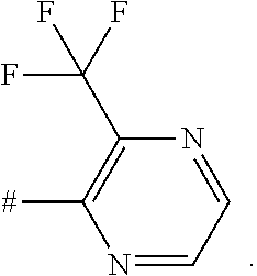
N1=CC=NC(C(F)(F)F)=C1[#]
